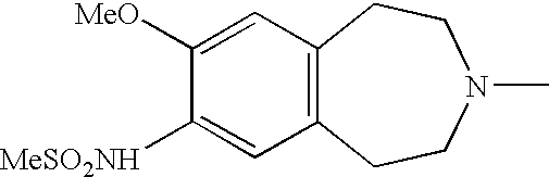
C1([MeSO2NH])=CC2=C(C=C1[MeO])CCN(C)CC2
